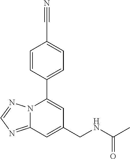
C1=CC(C2=CC(CNC(C)=O)=CC3=NC=NN23)=CC=C1C#N
